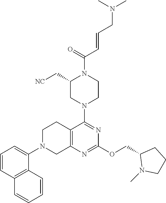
C12=C(N=C(OCC3N(C)CCC3)N=C1N1CCN(C(=O)C=CCN(C)C)C(C[NC])C1)CN(C1=CC=CC3=C1C=CC=C3)CC2
